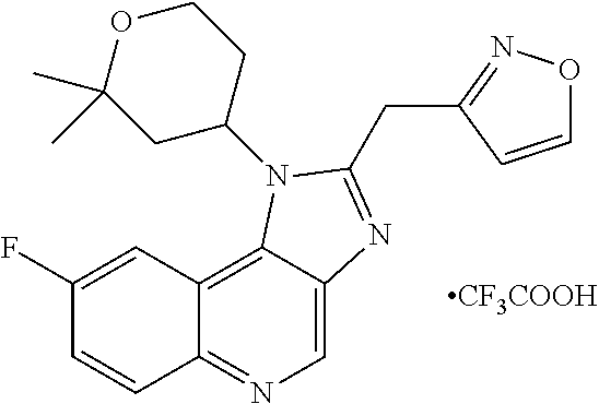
C1(F)=CC2=C3C(=CN=C2C=C1)N=C(CC1=NOC=C1)N3C1CCOC(C)(C)C1.[CF3COOH]
